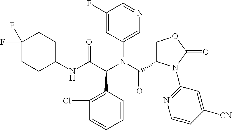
N1=CC(F)=CC(N(C(=O)C2COC(=O)N2C2=NC=CC([CN])=C2)C(C(NC2CCC(F)(F)CC2)=O)C2=C(Cl)C=CC=C2)=C1
